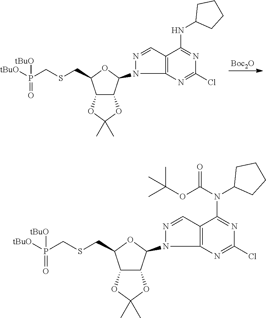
[Boc2O].C12C(C(N3N=CC4=C3N=C(Cl)N=C4NC3CCCC3)OC1CSCP([tBuO])(=O)[tBuO])OC(C)(C)O2.C12C(C(N3N=CC4=C3N=C(Cl)N=C4N(C3CCCC3)C(OC(C)(C)C)=O)OC1CSCP([tBuO])(=O)[tBuO])OC(C)(C)O2
